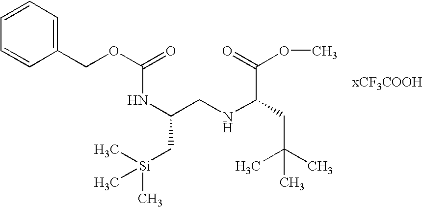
N(C(CNC(CC(C)(C)C)C(=O)OC)C[Si](C)(C)C)C(OCC1=CC=CC=C1)=O
